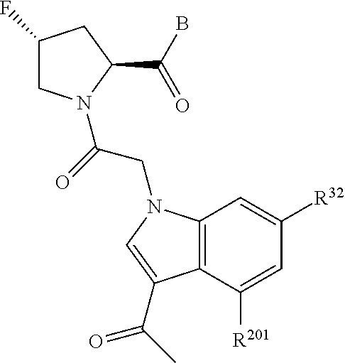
C1(F)CN(C(=O)CN2C3=C(C([R201])=CC([R32])=C3)C(C(=O)C)=C2)C(C(B)=O)C1
